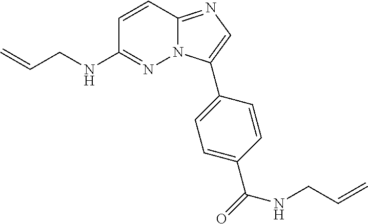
C1=CC2=NC=C(C3=CC=C(C(NCC=C)=O)C=C3)N2N=C1NCC=C
